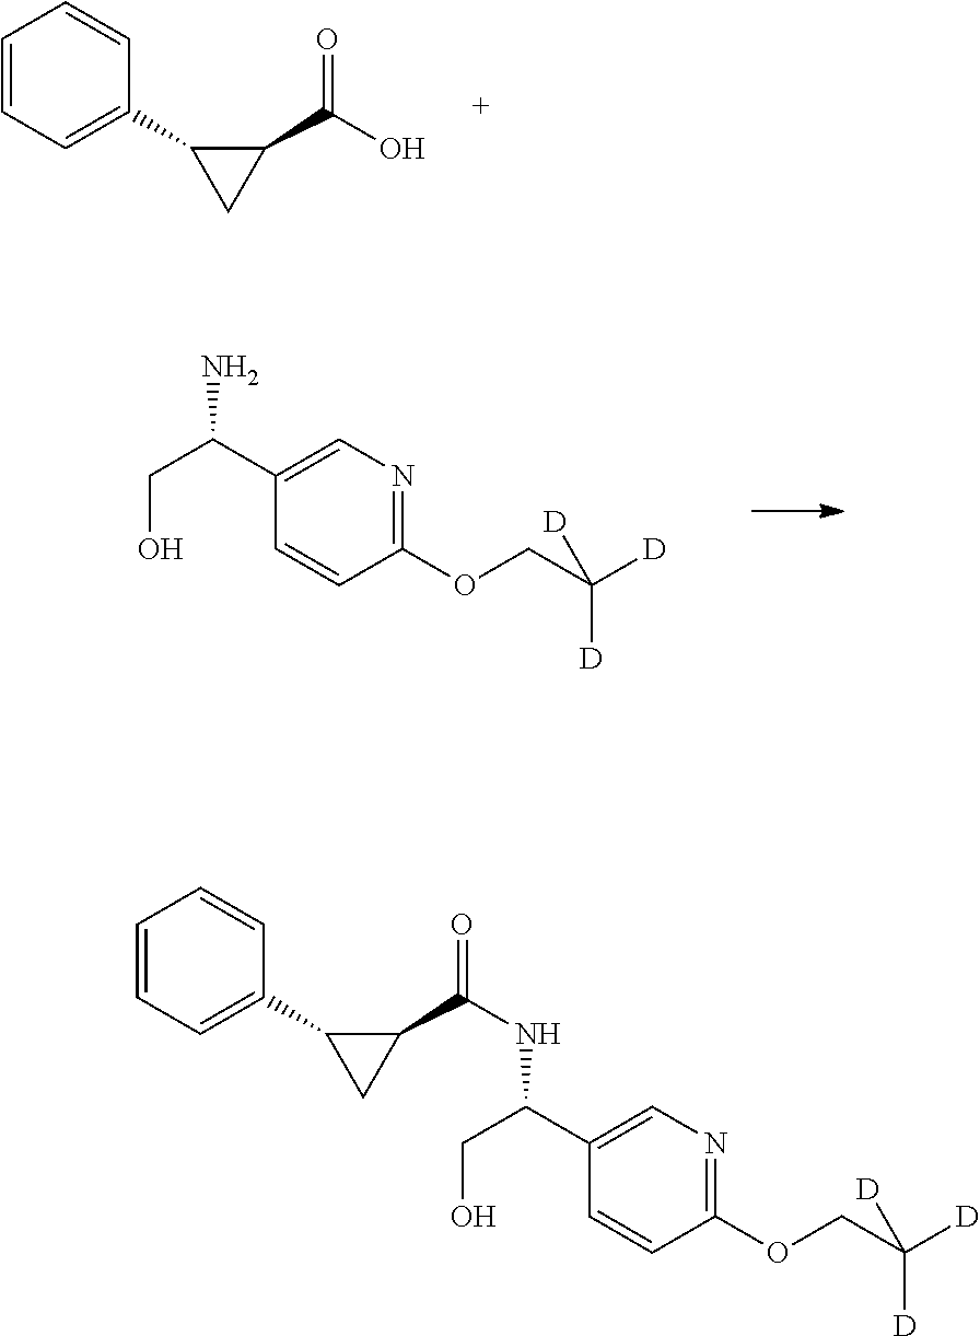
C1=CC=C(C2CC2C(O)=O)C=C1.C1(OCC([D])([D])[D])=NC=C(C(CO)N)C=C1.C1=CC=C(C2CC2C(=O)NC(C2=CN=C(OCC([D])([D])[D])C=C2)CO)C=C1
